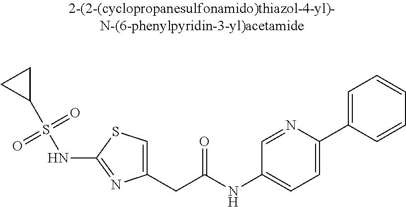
C1(CC(NC2=CC=C(C3=CC=CC=C3)N=C2)=O)=CSC(NS(C2CC2)(=O)=O)=N1
